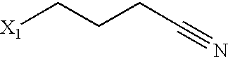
[X1]CCCC#N
